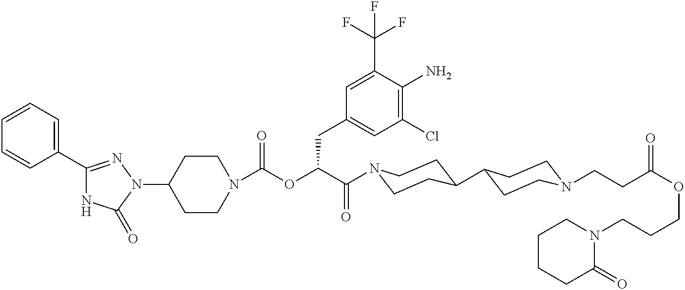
N1(C2CCN(C(=O)OC(C(=O)N3CCC(C4CCN(CCC(OCCCN5CCCCC5=O)=O)CC4)CC3)CC3=CC(Cl)=C(N)C(C(F)(F)F)=C3)CC2)N=C(C2=CC=CC=C2)NC1=O
